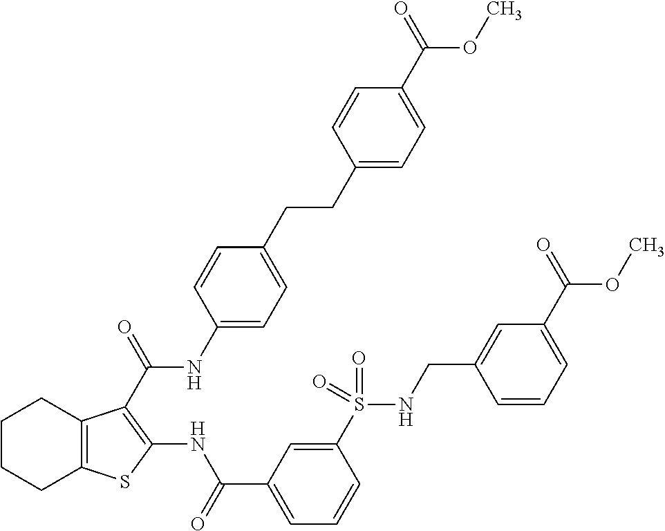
C1CCC2=C(C1)C(C(=O)NC1=CC=C(CCC3=CC=C(C(=O)OC)C=C3)C=C1)=C(NC(C1=CC=CC(S(NCC3=CC(C(=O)OC)=CC=C3)(=O)=O)=C1)=O)S2
